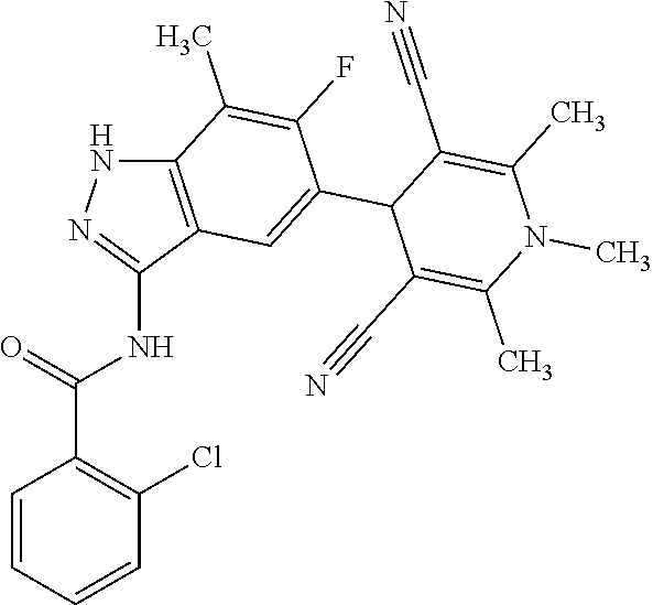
C12=C(C(NC(C3=C(Cl)C=CC=C3)=O)=NN1)C=C(C1C(C#N)=C(C)N(C)C(C)=C1C#N)C(F)=C2C
